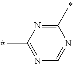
C1(C)=NC(C)=NC=N1
